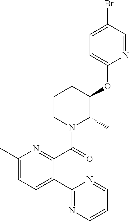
C1(C)=CC=C(C2=NC=CC=N2)C(C(=O)N2C(C)C(OC3=CC=C(Br)C=N3)CCC2)=N1
